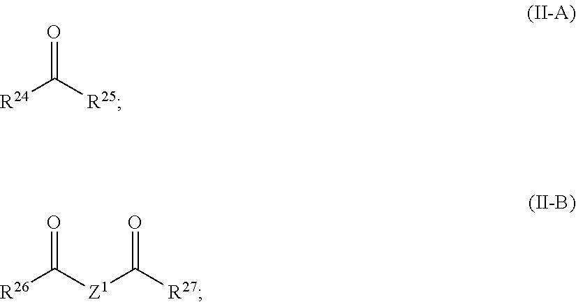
O=C([R24])[R25].O=C([R26])[Z1]C(=O)[R27]
